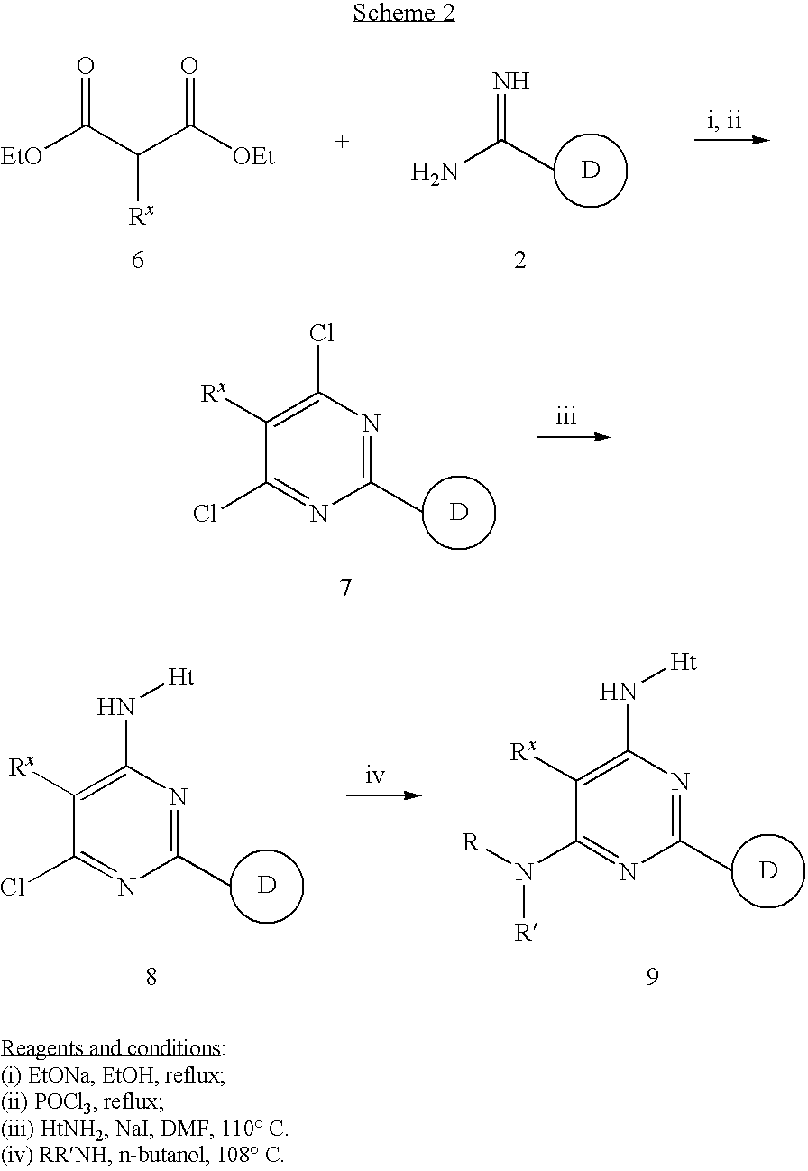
[D].CC(N)=N.[EtO]C(C(C([OEt])=O)[Rx])=O.[D].CC1=NC(Cl)=C([Rx])C(Cl)=N1.[D].CC1=NC(N[Ht])=C([Rx])C(N([R])[R])=N1.[D].CC1=NC(N[Ht])=C([Rx])C(Cl)=N1
